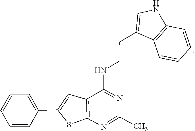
C1=C(C2=CC3=C(S2)N=C(C)N=C3NCCC2=CNC3=C2C=CC=C3)C=CC=C1
